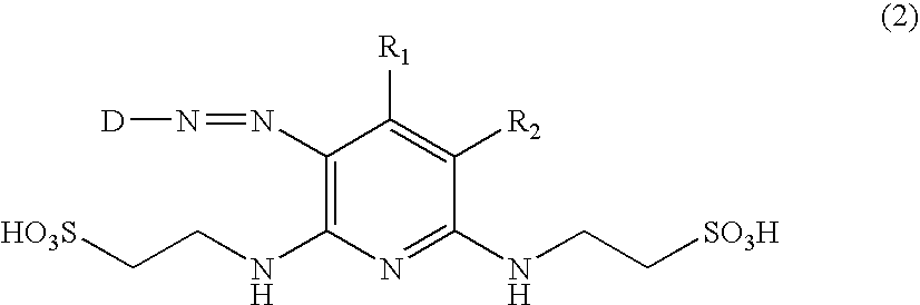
C1(N=N[D])=C(NCC[HO3S])N=C(NCC[SO3H])C([R2])=C1[R1]
